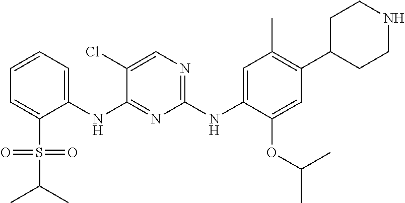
C1=CC=C(NC2=NC(NC3=CC(C)=C(C4CCNCC4)C=C3OC(C)C)=NC=C2Cl)C(S(=O)(=O)C(C)C)=C1
